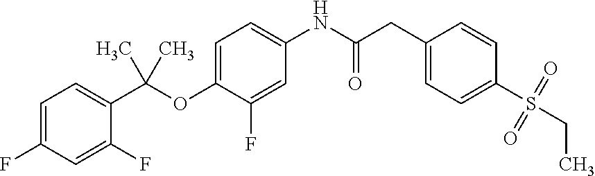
C1=C(F)C(OC(C2=CC=C(F)C=C2F)(C)C)=CC=C1NC(CC1=CC=C(S(CC)(=O)=O)C=C1)=O
